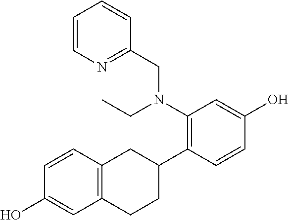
C1=CC2=C(C=C1O)CCC(C1=C(N(CC)CC3=NC=CC=C3)C=C(O)C=C1)C2
